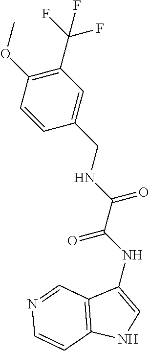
C1(CNC(C(NC2=CNC3=C2C=NC=C3)=O)=O)=CC(C(F)(F)F)=C(OC)C=C1
